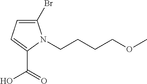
C1(Br)=CC=C(C(=O)O)N1CCCCOC
